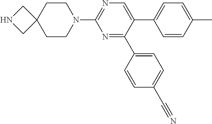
N1=C(C2=CC=C(C#N)C=C2)C(C2=CC=C(C)C=C2)=CN=C1N1CCC2(CC1)CNC2
